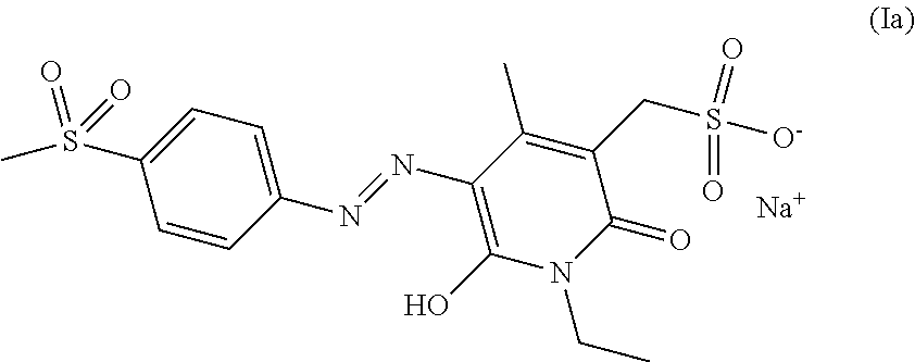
C1=C(S(C)(=O)=O)C=CC(N=NC2=C(O)N(CC)C(=O)C(CS(=O)(=O)[O-])=C2C)=C1.[Na]
